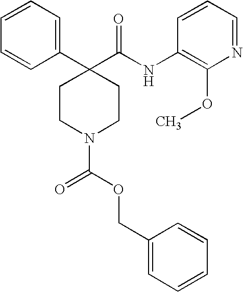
C1(C2(C(NC3=C(OC)N=CC=C3)=O)CCN(C(=O)OCC3=CC=CC=C3)CC2)=CC=CC=C1
